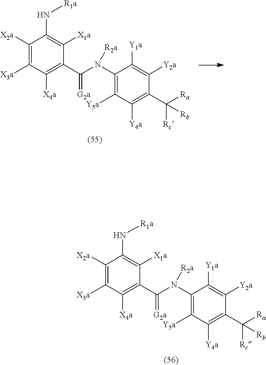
C1([X2a])=C([X3a])C([X4a])=C(C(N(C2=C([Y5a])C([Y4a])=C(C([Ra])([Rc])[Rb])C([Y2a])=C2[Y1a])[R2a])=[G2a])C([X1a])=C1N[R1a].C1([X2a])=C([X3a])C([X4a])=C(C(N(C2=C([Y5a])C([Y4a])=C(C([Ra])([Rc])[Rb])C([Y2a])=C2[Y1a])[R2a])=[G2a])C([X1a])=C1N[R1a]
